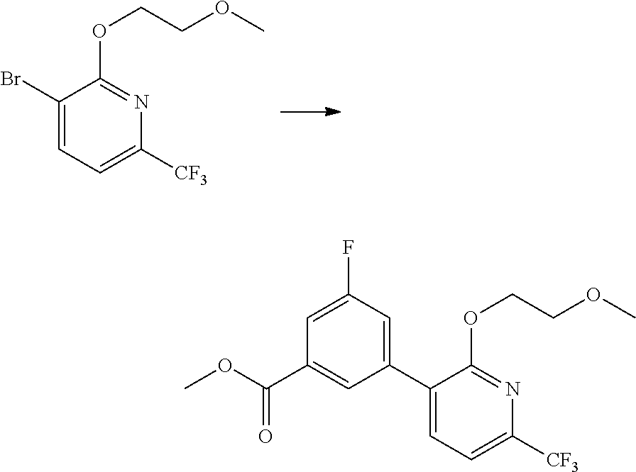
C1(Br)=CC=C([CF3])N=C1OCCOC.C1(C2=CC(F)=CC(C(OC)=O)=C2)=CC=C([CF3])N=C1OCCOC
